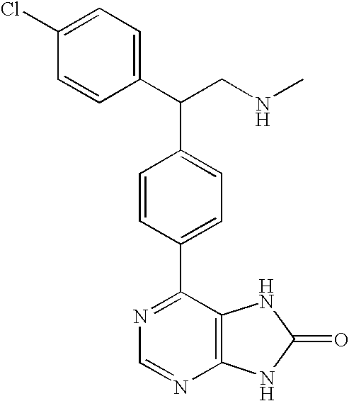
C1(C(C2=CC=C(C3=NC=NC4=C3NC(=O)N4)C=C2)CNC)=CC=C(Cl)C=C1
